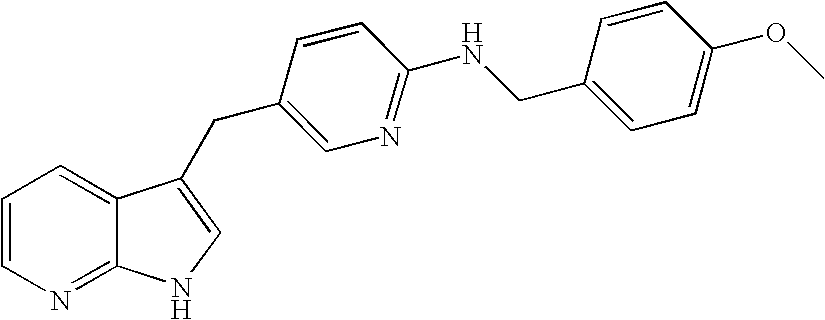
C1=CN=C2C(=C1)C(CC1=CN=C(NCC3=CC=C(OC)C=C3)C=C1)=CN2
